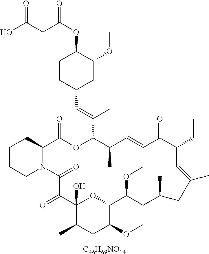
[C46H69NO14].C1CCN2C(C1)C(=O)OC(C(=CC1CC(OC)C(OC(CC(O)=O)=O)CC1)C)C(C)C=CC(=O)C(CC)C=C(C)CC(C)CC(OC)C1OC(O)(C(=O)C2=O)C(C)CC1OC
